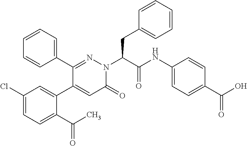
C1(Cl)=CC=C(C(C)=O)C(C2=CC(=O)N(C(C(NC3=CC=C(C(O)=O)C=C3)=O)CC3=CC=CC=C3)N=C2C2=CC=CC=C2)=C1
